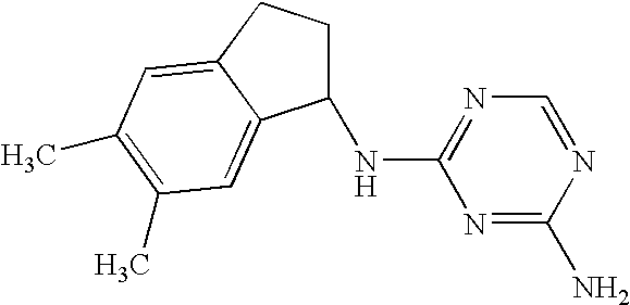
N1=C(N)N=CN=C1NC1CCC2=CC(C)=C(C)C=C12
